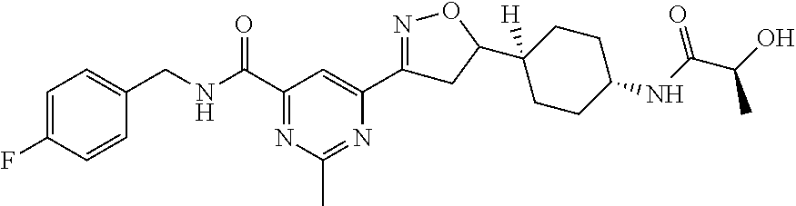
C1=C(F)C=CC(CNC(C2=NC(C)=NC(C3=NOC(C4([H])CCC(NC(=O)C(C)O)CC4)C3)=C2)=O)=C1
